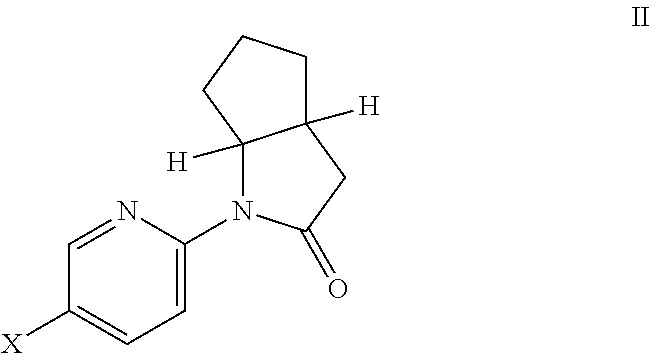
C12([H])N(C3=CC=C([X])C=N3)C(=O)CC1([H])CCC2
